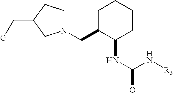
N1(CC2C(NC(N[R3])O)CCCC2)CCC(C[G])C1
